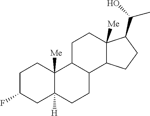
C1C(F)CC2([H])C([Me])(C1)C1C(CC2)C2C([Me])(CC1)C(C(C)O)CC2
